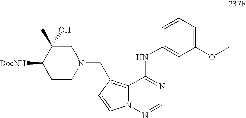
C1(OC)=CC=CC(NC2=NC=NN3C2=C(CN2CC(C)(O)C([BocNH])CC2)C=C3)=C1
